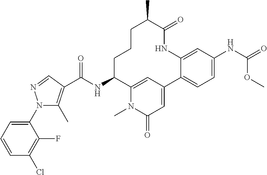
C(NC1CCCC(C)C(=O)NC2=CC(NC(OC)=O)=CC=C2C2=CC(=O)N(C)C1=C2)(=O)C1=C(C)N(C2=CC=CC(Cl)=C2F)N=C1
